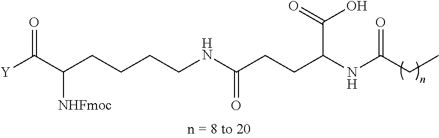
C(CCNC(CCC(NC(CC)=O)C(O)=O)=O)CC(C([Y])=O)[NHFmoc]
